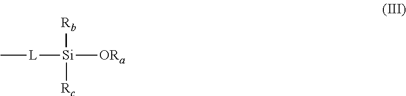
[Rb][Si]([L]C)([ORa])[Rc]
